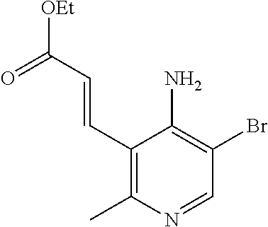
C1(C=CC([OEt])=O)=C(C)N=CC(Br)=C1N
